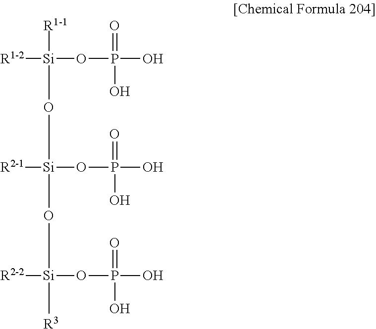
[R1-2][Si]([R1-1])(OP(O)(=O)O)O[Si]([R2-1])(OP(O)(=O)O)O[Si]([R2-2])([R3])OP(O)(=O)O
